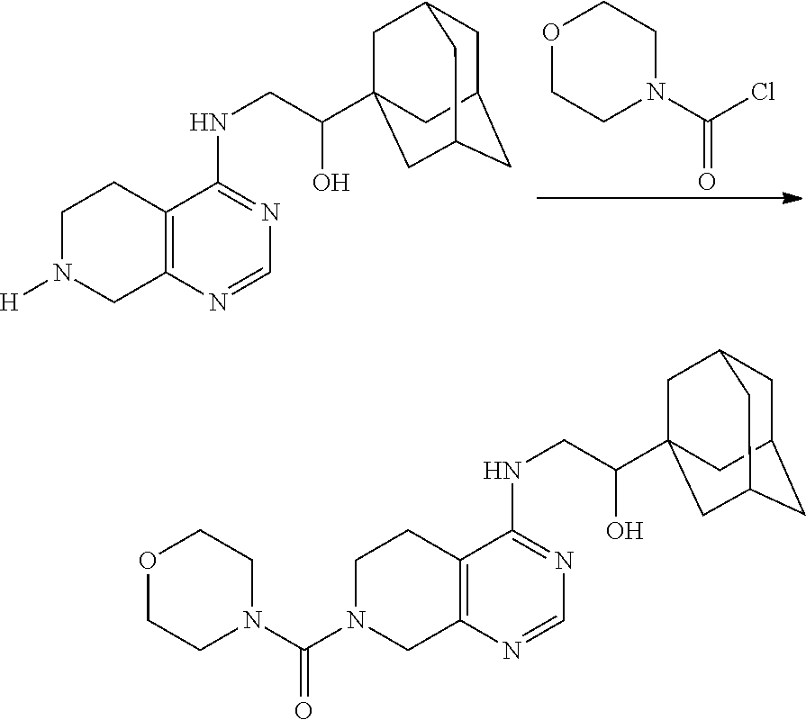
C1N([H])CC2=C(C1)C(NCC(C13CC4CC(CC(C1)C4)C3)O)=NC=N2.O1CCN(C(Cl)=O)CC1.C1N(C(=O)N2CCOCC2)CC2=C(C1)C(NCC(C13CC4CC(CC(C1)C4)C3)O)=NC=N2
